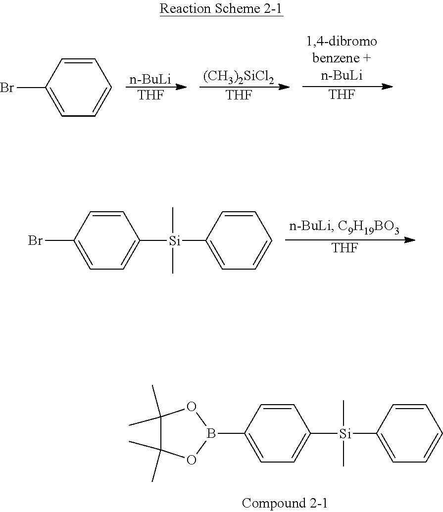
C1=CC(B2OC(C)(C)C(C)(C)O2)=CC=C1[Si](C)(C)C1=CC=CC=C1.[n-BuLi].[THF].[(CH3)2SiCl2].[THF].[THF].C1=CC(Br)=CC=C1.[THF].C1=CC(Br)=CC=C1[Si](C)(C)C1=CC=CC=C1
